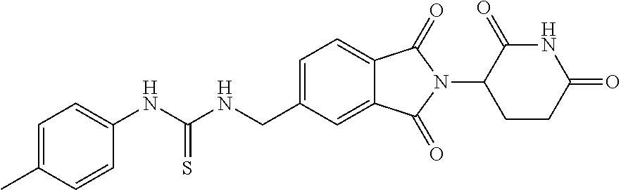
C1=C(C)C=CC(NC(NCC2=CC=C3C(=C2)C(=O)N(C2CCC(=O)NC2=O)C3=O)=S)=C1
